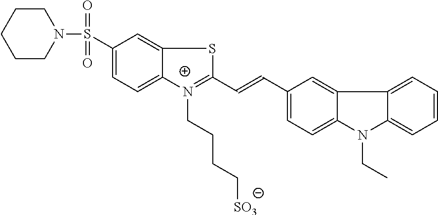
C1CCN(S(=O)(=O)C2=CC=C3C(=C2)SC(C=CC2=CC=C4C(=C2)C2=CC=CC=C2N4CC)=[N+]3CCCC[SO3])CC1
